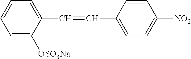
C1=C([OSO3Na])C(C=CC2=CC=C([NO2])C=C2)=CC=C1
